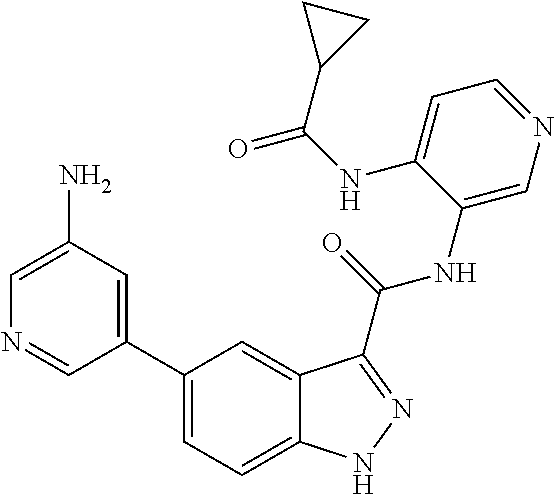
C1(N)=CN=CC(C2=CC=C3C(=C2)C(C(NC2=CN=CC=C2NC(=O)C2CC2)=O)=NN3)=C1
